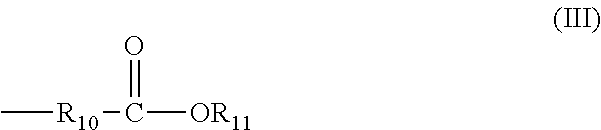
C[R10]C([OR11])=O
